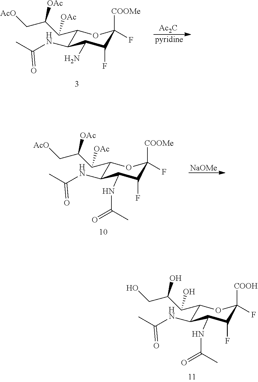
C1(C(C(C[AcO])[OAc])[OAc])C(NC(C)=O)C(N)C(F)C([COOMe])(F)O1.[pyridine].[Ac2C].C1(C(C(C[AcO])[OAc])[OAc])C(NC(C)=O)C(NC(=O)C)C(F)C([COOMe])(F)O1.[NaOMe].C1(C(C(CO)O)O)C(NC(C)=O)C(NC(=O)C)C(F)C([COOH])(F)O1
